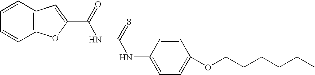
C1=CC=CC2=C1C=C(C(=O)NC(NC1=CC=C(OCCCCCC)C=C1)=S)O2
